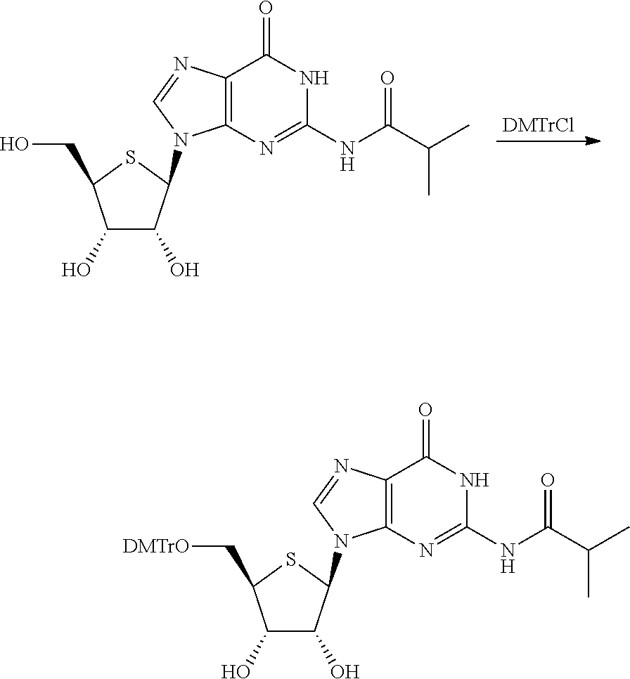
[DMTrCl].C12=C(N=C(NC(C(C)C)=O)NC1=O)N(C1C(O)C(O)C(CO)S1)C=N2.C12=C(N=C(NC(C(C)C)=O)NC1=O)N(C1C(O)C(O)C(C[DMTrO])S1)C=N2
